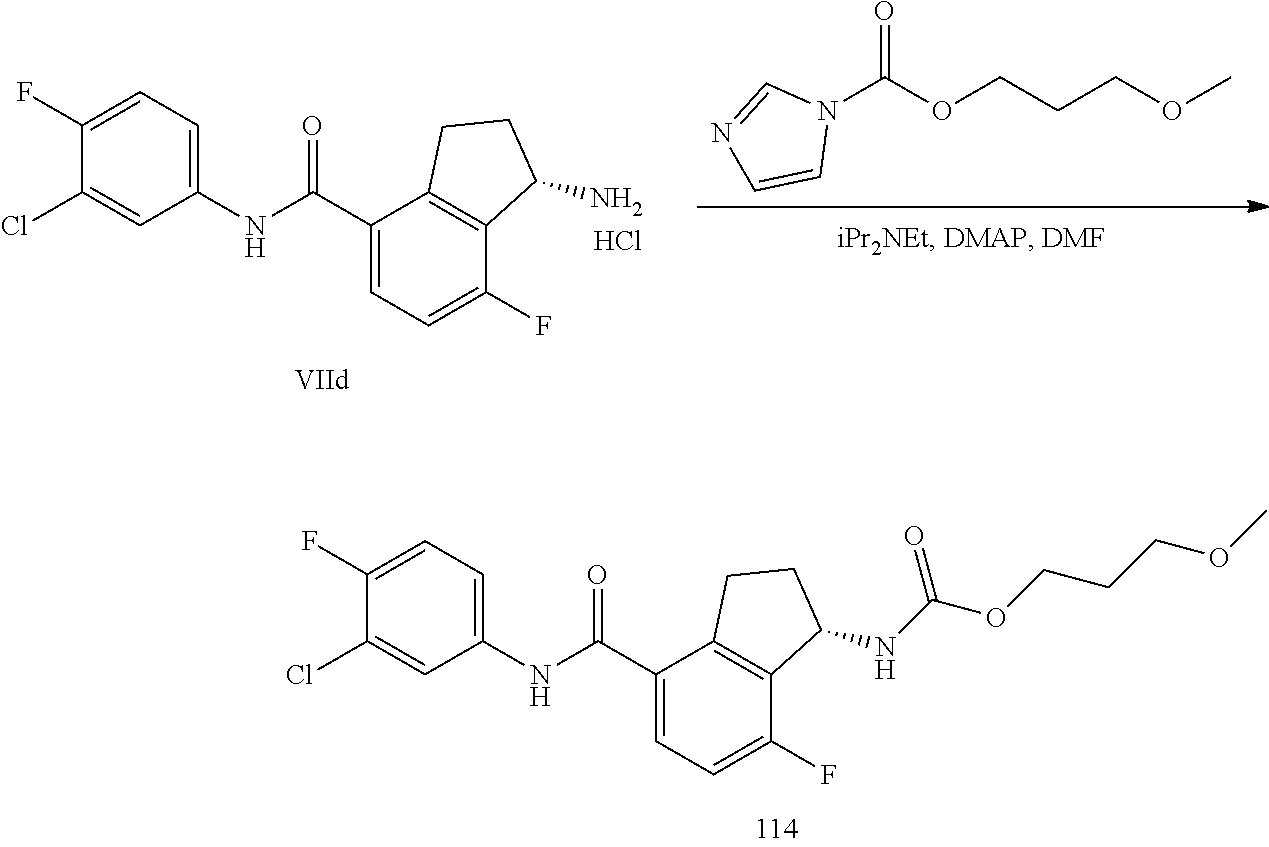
N1(C(OCCCOC)=O)C=NC=C1.C1(Cl)=CC(NC(C2=CC=C(F)C3=C2CCC3N)=O)=CC=C1F.Cl.C1(Cl)=CC(NC(C2=CC=C(F)C3=C2CCC3NC(OCCCOC)=O)=O)=CC=C1F
